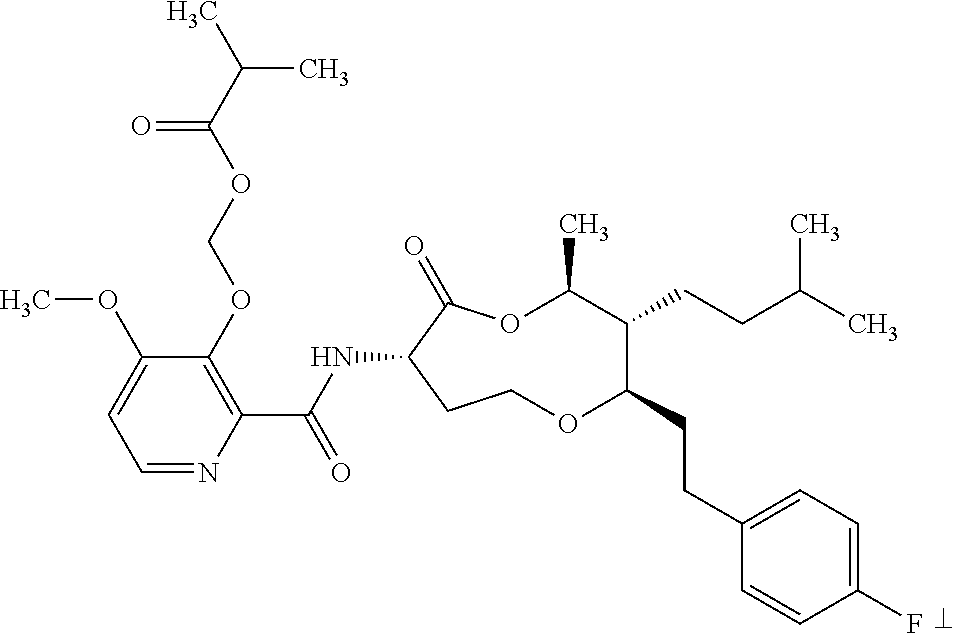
C1=NC(C(NC2C(=O)OC(C)C(CCC(C)C)C(CCC3=CC=C(F)C=C3)OCC2)=O)=C(OCOC(C(C)C)=O)C(OC)=C1
